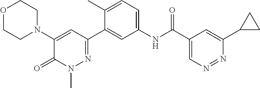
C1(N2CCOCC2)=CC(C2=CC(NC(C3=CN=NC(C4CC4)=C3)=O)=CC=C2C)=NN(C)C1=O
